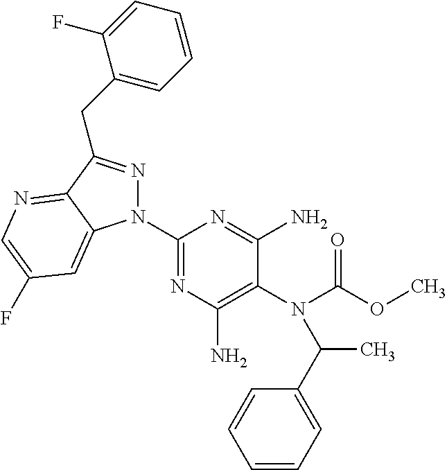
C1(N2N=C(CC3=CC=CC=C3F)C3=NC=C(F)C=C23)=NC(N)=C(N(C(OC)=O)C(C2=CC=CC=C2)C)C(N)=N1
